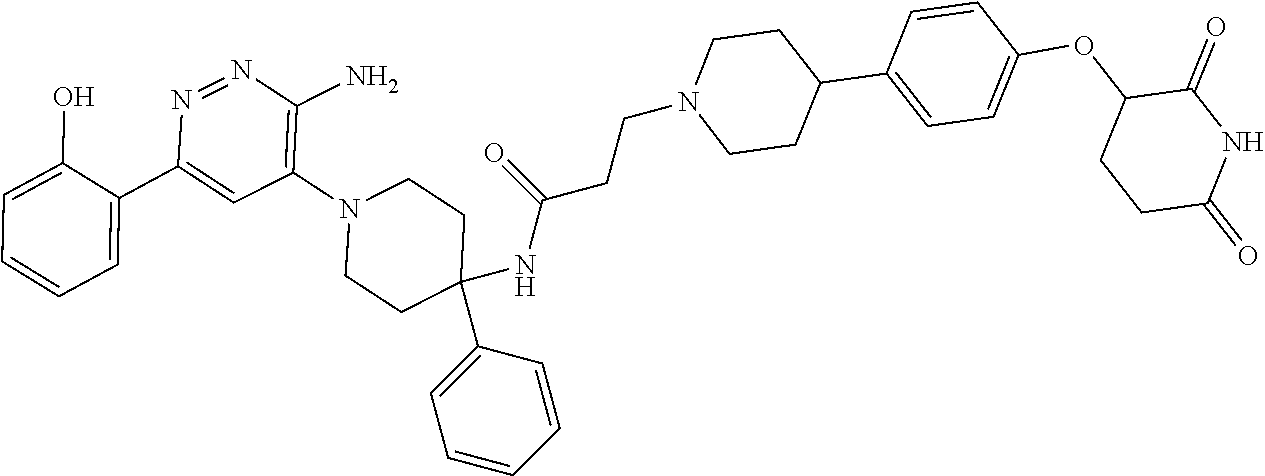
C1=C(O)C(C2=CC(N3CCC(NC(CCN4CCC(C5=CC=C(OC6CCC(=O)NC6=O)C=C5)CC4)=O)(C4=CC=CC=C4)CC3)=C(N)N=N2)=CC=C1
